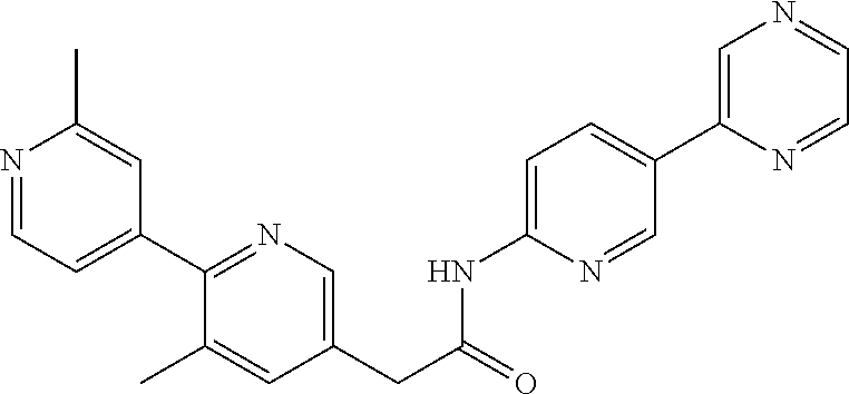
N1=CC=C(C2=NC=C(CC(=O)NC3=CC=C(C4=CN=CC=N4)C=N3)C=C2C)C=C1C
